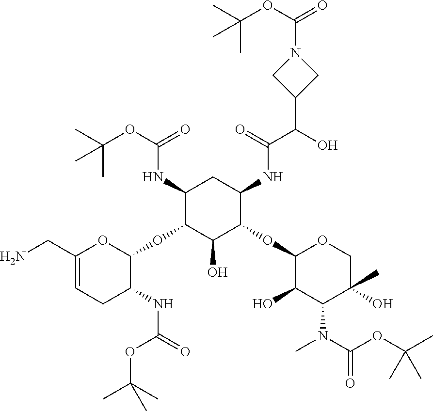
NCC1=CCC(NC(=O)OC(C)(C)C)C(OC2C(O)C(OC3C(O)C(N(C)C(OC(C)(C)C)=O)C(O)(C)CO3)C(NC(C(O)C3CN(C(OC(C)(C)C)=O)C3)=O)CC2NC(OC(C)(C)C)=O)O1
